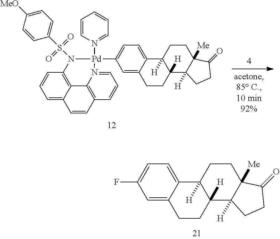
C1=CC2=C3C4=C(C=CC=C14)N(S(C1=CC=C([MeO])C=C1)(=O)=O)[Pd](N1=CC=CC=C1)(C1=CC=C4C(=C1)CCC1([H])C4([H])CCC4([Me])C1([H])CCC4=O)N3=CC=C2.C1(F)=CC=C2C(=C1)CCC1([H])C2([H])CCC2([Me])C1([H])CCC2=O
